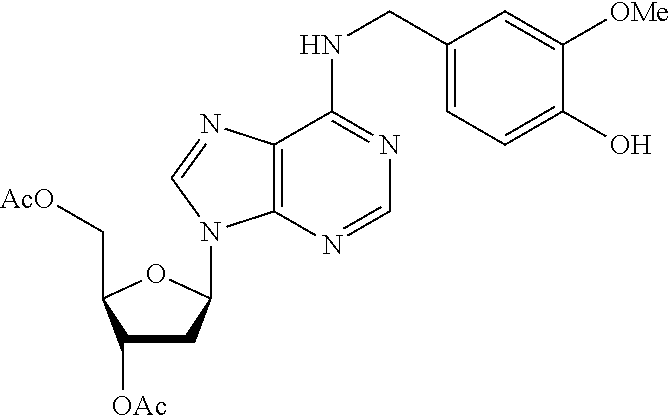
C1([OAc])CC(N2C3=C(C(NCC4=CC=C(O)C([OMe])=C4)=NC=N3)N=C2)OC1C[AcO]
